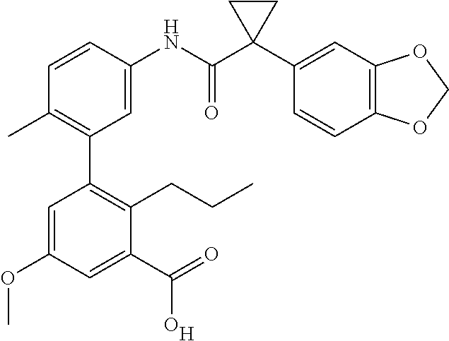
C1=C(C(O)=O)C(CCC)=C(C2=C(C)C=CC(NC(C3(C4=CC5=C(C=C4)OCO5)CC3)=O)=C2)C=C1OC.[H]
